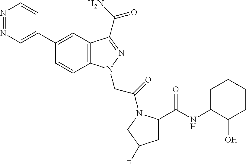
N1=NC=C(C2=CC3=C(C=C2)N(CC(=O)N2C(C(=O)NC4C(O)CCCC4)CC(F)C2)N=C3C(N)=O)C=C1
